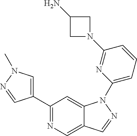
C1(C2=CN(C)N=C2)=NC=C2C(=C1)N(C1=CC=CC(N3CC(N)C3)=N1)N=C2
